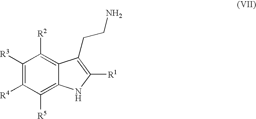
C1([R3])=C([R4])C([R5])=C2C(=C1[R2])C(CCN)=C([R1])N2
